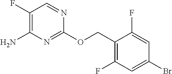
C1(F)=C(N)N=C(OCC2=C(F)C=C(Br)C=C2F)N=C1
